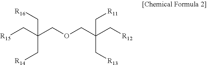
[R15]CC(COCC(C[R12])(C[R11])C[R13])(C[R16])C[R14]
